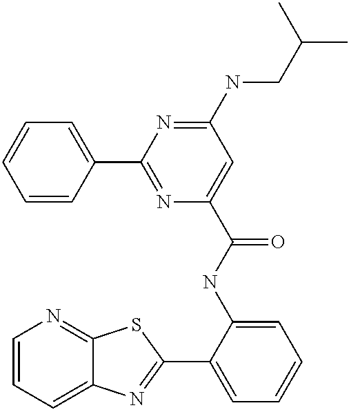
C1=CC=C2C(=N1)SC(C1=CC=CC=C1NC(=O)C1=CC(NCC(C)C)=NC(C3=CC=CC=C3)=N1)=N2
